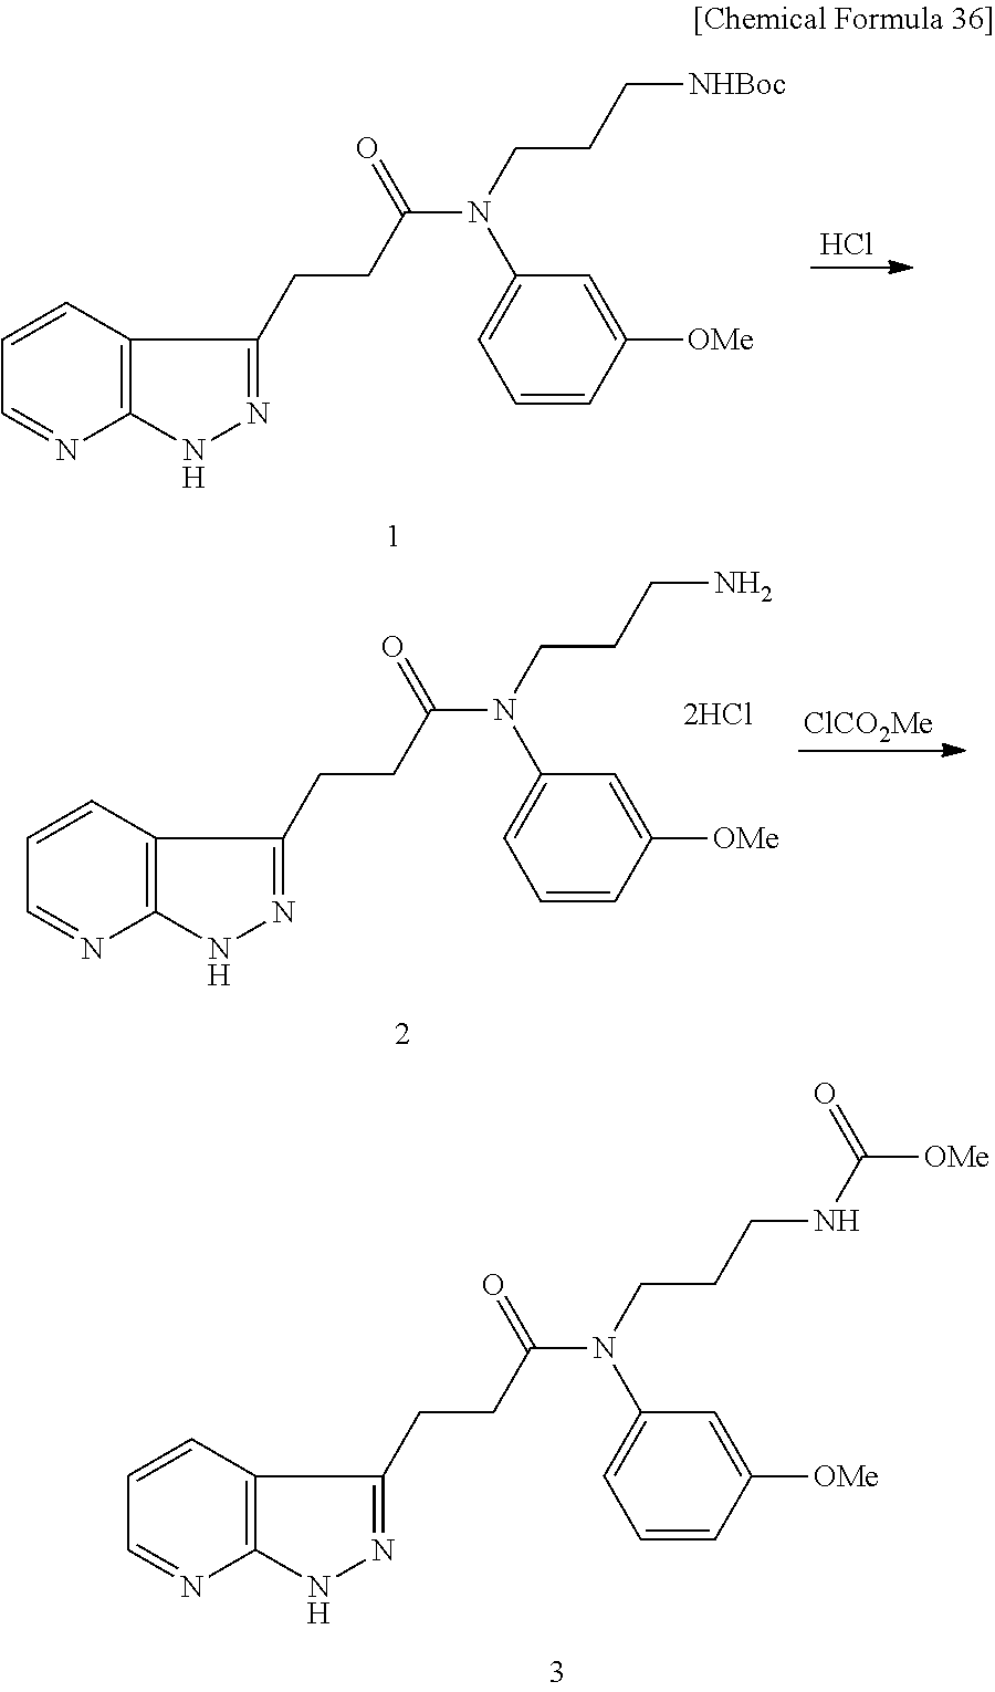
C1=CC2=C(N=C1)NN=C2CCC(N(CCCNC([OMe])=O)C1=CC=CC([OMe])=C1)=O.C1=CC2=C(N=C1)NN=C2CCC(N(CCC[NHBoc])C1=CC=CC([OMe])=C1)=O.Cl.[ClCO2Me].C1=CC2=C(N=C1)NN=C2CCC(N(CCCN)C1=CC=CC([OMe])=C1)=O
